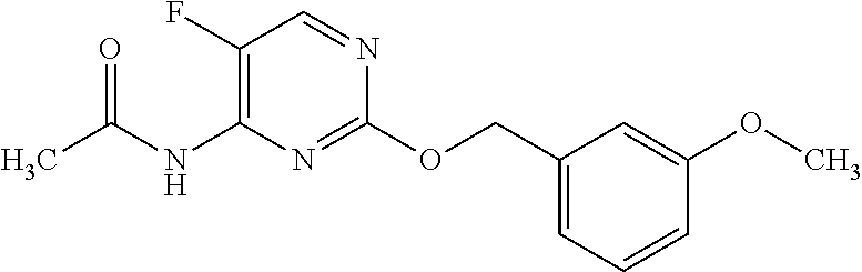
C1=CC=C(COC2=NC(NC(C)=O)=C(F)C=N2)C=C1OC
